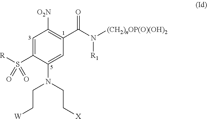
C1=C(S([R])(=O)=O)C(N(CC[X])CC[W])=CC(C(N([R1])[(CH2)nOP(O)(OH)2])=O)=C1[O2N]
